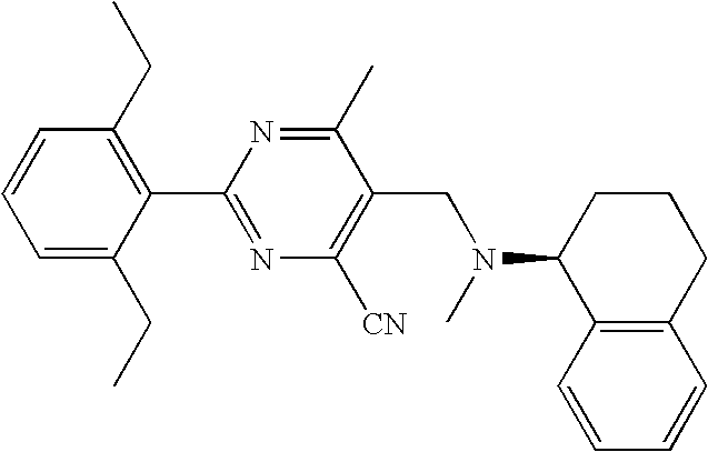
C1=C(CC)C(C2=NC([CN])=C(CN(C)C3C4=C(CCC3)C=CC=C4)C(C)=N2)=C(CC)C=C1
